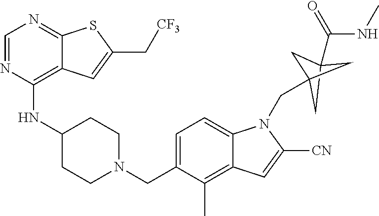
C1=NC(NC2CCN(CC3=CC=C4C(=C3C)C=C([CN])N4CC34CC(C(NC)=O)(C3)C4)CC2)=C2C(=N1)SC(C[CF3])=C2
